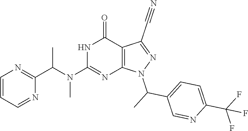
C1=CC=NC(C(N(C2=NC3=C(C(=O)N2)C(C#N)=NN3C(C)C2=CC=C(C(F)(F)F)N=C2)C)C)=N1
